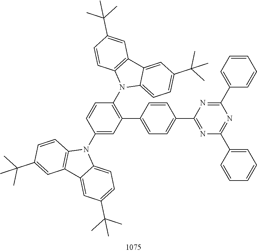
N1=C(C2=CC=C(C3=C(N4C5=CC=C(C(C)(C)C)C=C5C5=C4C=CC(C(C)(C)C)=C5)C=CC(N4C5=C(C6=CC(C(C)(C)C)=CC=C46)C=C(C(C)(C)C)C=C5)=C3)C=C2)N=C(C2=CC=CC=C2)N=C1C1=CC=CC=C1
